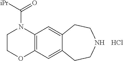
C1COC2=C(N1C([iPr])=O)C=C1C(=C2)CCNCC1.Cl
